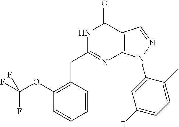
C1(OC(F)(F)F)=C(CC2=NC3=C(C(=O)N2)C=NN3C2=CC(F)=CC=C2C)C=CC=C1
